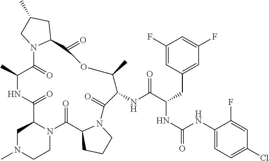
C1N(C)CCN2C1C(=O)NC(C)C(=O)N1C(C(=O)OC(C)C(NC(C(NC(=O)NC3=CC=C(Cl)C=C3F)CC3=CC(F)=CC(F)=C3)=O)C(=O)N3C(C2=O)CCC3)CC(C)C1
